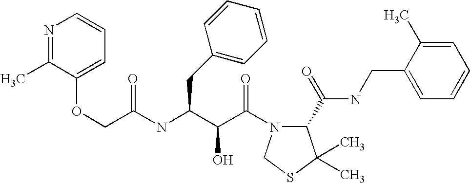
N(C(C(C(=O)N1C(C(NCC2=CC=CC=C2C)=O)C(C)(C)SC1)O)CC1=CC=CC=C1)C(COC1=CC=CN=C1C)=O
